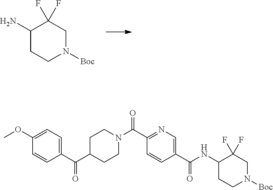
NC1CCN([Boc])CC1(F)F.C(C1=CC=C(OC)C=C1)(C1CCN(C(=O)C2=NC=C(C(NC3CCN([Boc])CC3(F)F)=O)C=C2)CC1)=O
